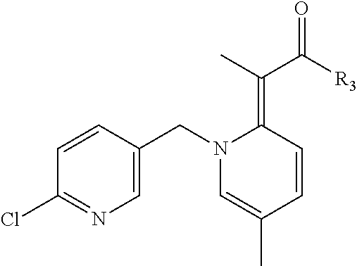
C1=CC(CN2C=C(C)C=CC2=C(C([R3])=O)C)=CN=C1Cl
